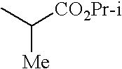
CC([CO2Pr-i])[Me]
